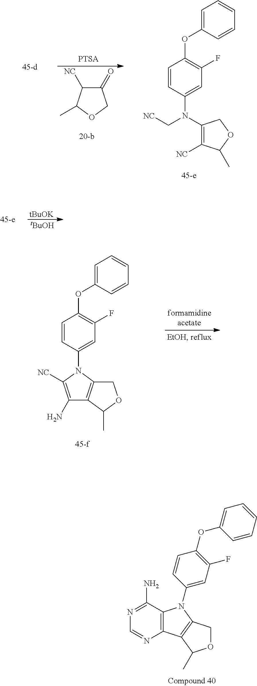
C1(=O)C([NC])C(C)OC1.C1=CC(N(C2=C([NC])C(C)OC2)C[NC])=CC(F)=C1OC1=CC=CC=C1.[tBuOK].[tBuOH].C1=CC(N2C([NC])=C(N)C3=C2COC3C)=CC(F)=C1OC1=CC=CC=C1.C12=C(C(N)=NC=N1)N(C1=CC(F)=C(OC3=CC=CC=C3)C=C1)C1=C2C(C)OC1
